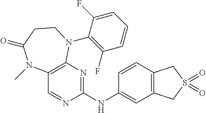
C1=CC(NC2=NC3=C(C=N2)N(C)C(=O)CCN3C2=C(F)C=CC=C2F)=CC2=C1CS(=O)(=O)C2
